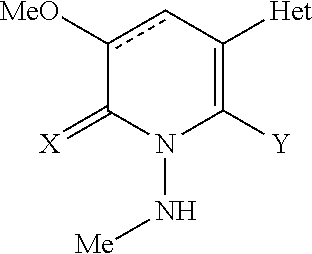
c1([OMe])cC([Het])=C([Y])N(N[Me])C1=[X]
